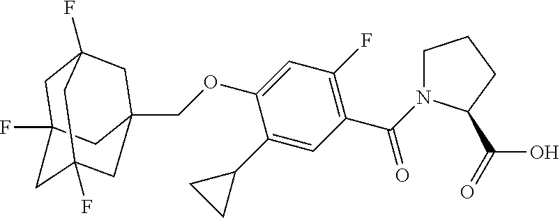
C1C2(F)CC3(F)CC(COC4=CC(F)=C(C(=O)N5CCCC5C(=O)O)C=C4C4CC4)(CC1(F)C3)C2
